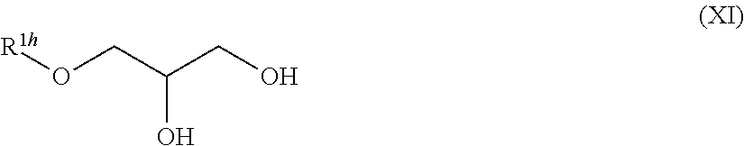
[R1h]OCC(CO)O
